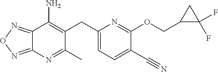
C12=NON=C1N=C(C)C(CC1=CC=C(C#N)C(OCC3C(F)(F)C3)=N1)=C2N
